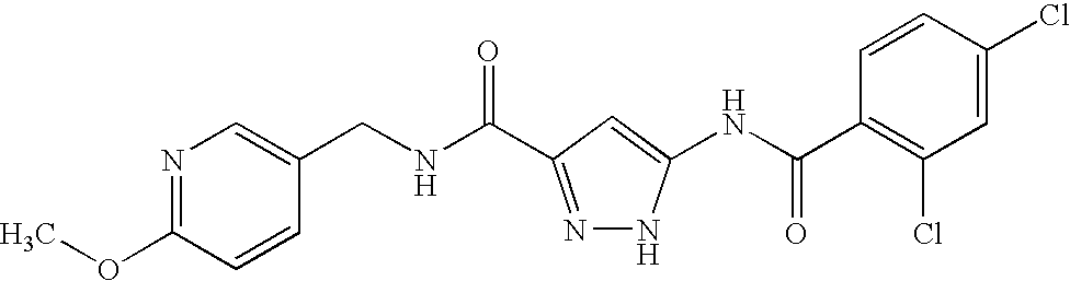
N(C(=O)C1=NNC(NC(C2=C(Cl)C=C(Cl)C=C2)=O)=C1)CC1=CN=C(OC)C=C1
